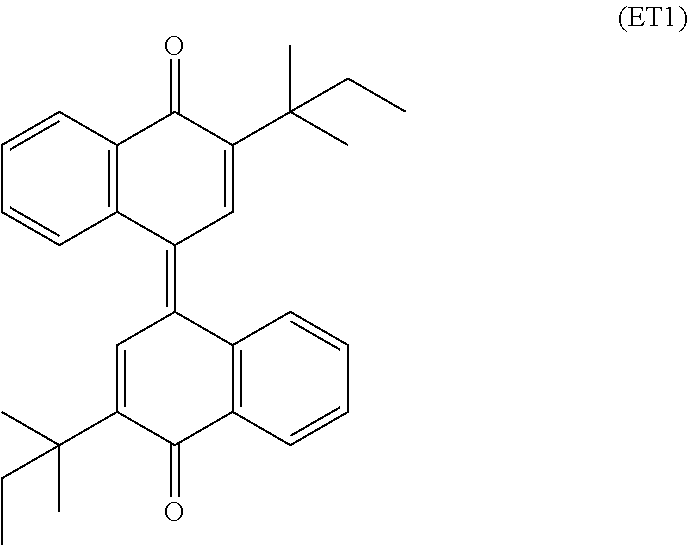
C1=CC2=C(C=C1)C(=C1C=C(C(C)(C)CC)C(=O)C3=C1C=CC=C3)C=C(C(C)(C)CC)C2=O
